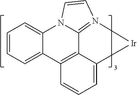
C1=CC=C2[Ir]N3=C4C2=C1C1=CC=CC=C1N4C=C3
